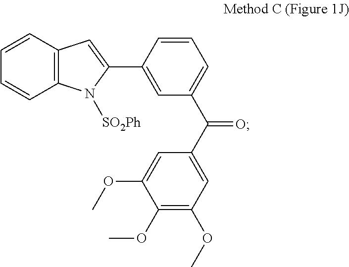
C1=CC2=C(C=C1)N([SO2Ph])C(C1=CC(C(C3=CC(OC)=C(OC)C(OC)=C3)=O)=CC=C1)=C2
